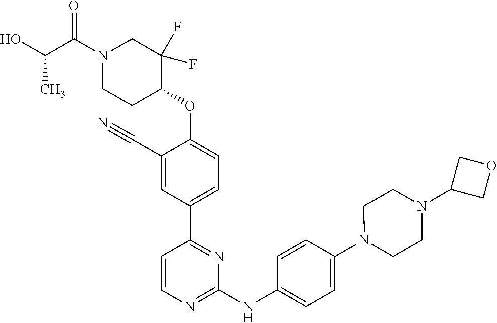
C1(C#N)=CC(C2=NC(NC3=CC=C(N4CCN(C5COC5)CC4)C=C3)=NC=C2)=CC=C1OC1C(F)(F)CN(C(C(O)C)=O)CC1
